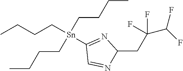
CCCC[Sn](CCCC)(CCCC)C1=NC(CC(C(F)F)(F)F)N=C1
